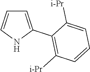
C1=C(C2=C([i-Pr])C=CC=C2[i-Pr])NC=C1
